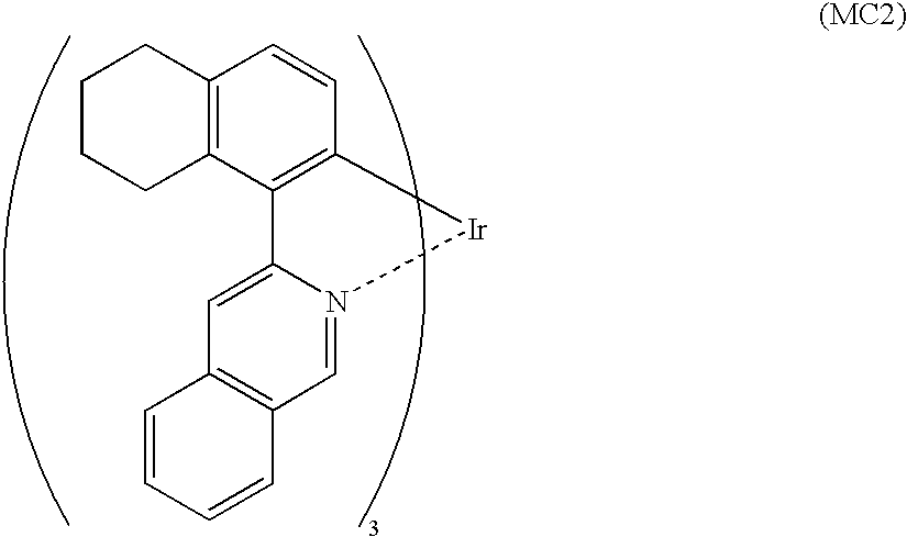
C1CCC2=C(C1)C=CC1=C2C2=CC3=C(C=N2[Ir]1)C=CC=C3
